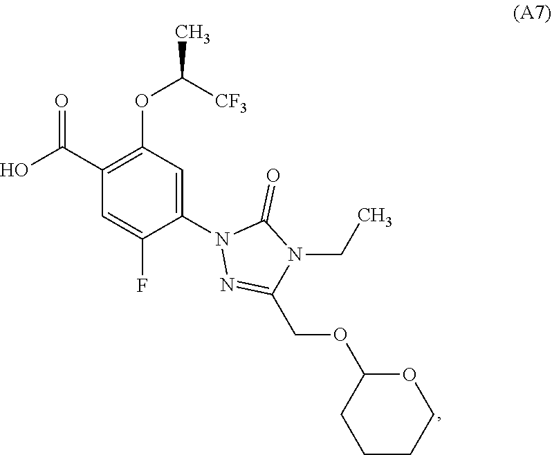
N1(CC)C(=O)N(C2=CC(OC(C)[CF3])=C(C(O)=O)C=C2F)N=C1COC1CCCCO1
